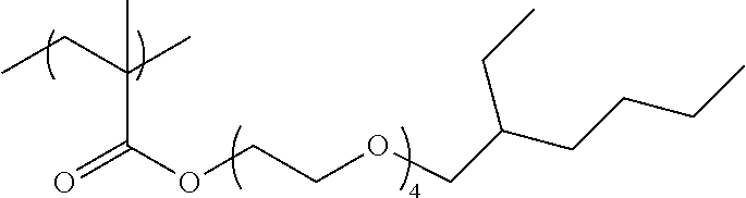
CCC(C)(C(OCCOCC(CCCC)CC)=O)C
